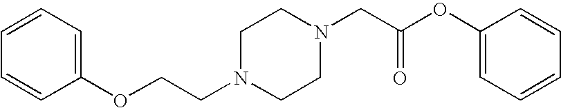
C1=CC=C(OCCN2CCN(CC(OC3=CC=CC=C3)=O)CC2)C=C1
